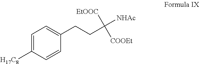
C1=C([H17C8])C=CC(CCC([NHAc])([EtOOC])[COOEt])=C1
